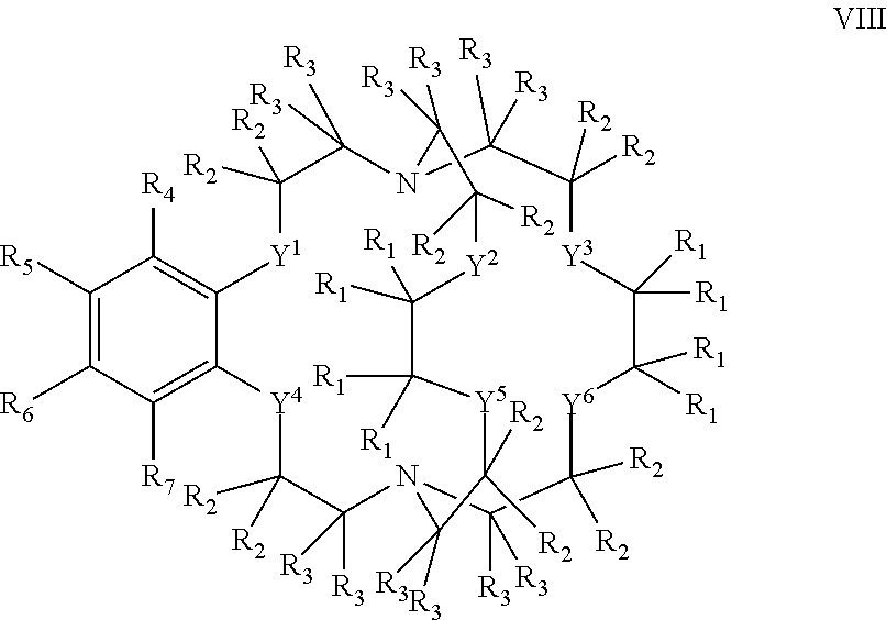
C1([R5])=C([R6])C([R7])=C2C(=C1[R4])[Y1]C([R2])([R2])C([R3])([R3])N1C([R3])([R3])C([R2])([R2])[Y3]C([R1])([R1])C([R1])([R1])[Y6]C([R2])([R2])C([R3])([R3])N(C([R3])([R3])C([R2])([R2])[Y4]2)C([R3])([R3])C([R2])([R2])[Y5]C([R1])([R1])C([R1])([R1])[Y2]C([R2])([R2])C1([R3])[R3]
